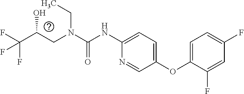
C(O)(CN(CC)C(=O)NC1=CC=C(OC2=CC=C(F)C=C2F)C=N1)C(F)(F)F
